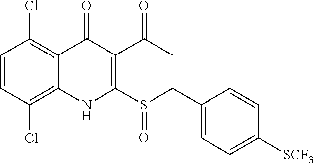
C1=CC(Cl)=C2C(=C1Cl)C(=O)C(C(C)=O)=C(S(CC1=CC=C([SCF3])C=C1)=O)N2
